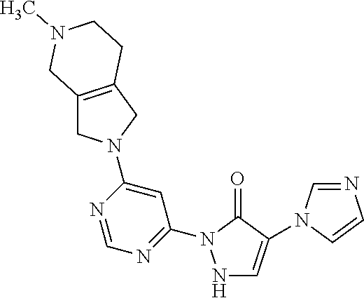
N1C=C(N2C=NC=C2)C(=O)N1C1=NC=NC(N2CC3=C(C2)CCN(C)C3)=C1
